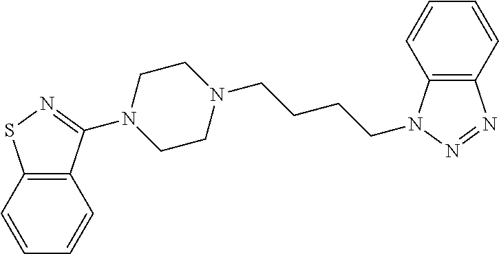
N1(C2=NSC3=C2C=CC=C3)CCN(CCCCN2C3=C(N=N2)C=CC=C3)CC1
